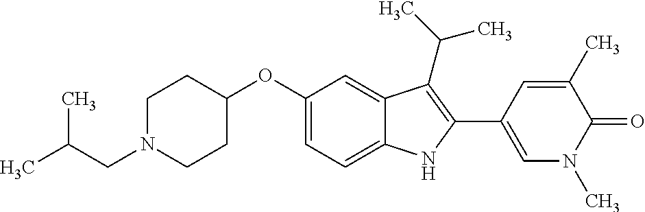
C1(OC2=CC=C3C(=C2)C(C(C)C)=C(C2=CN(C)C(=O)C(C)=C2)N3)CCN(CC(C)C)CC1
